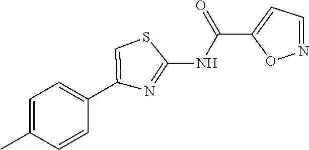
C1=C(C)C=CC(C2=CSC(NC(C3=CC=NO3)=O)=N2)=C1
